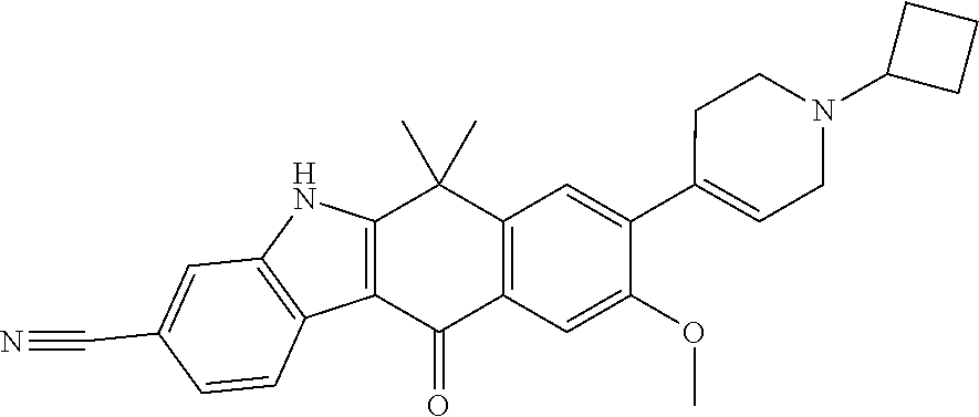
C12=C(C=C(OC)C(C3=CCN(C4CCC4)CC3)=C1)C(=O)C1=C(C2(C)C)NC2=C1C=CC(C#N)=C2
